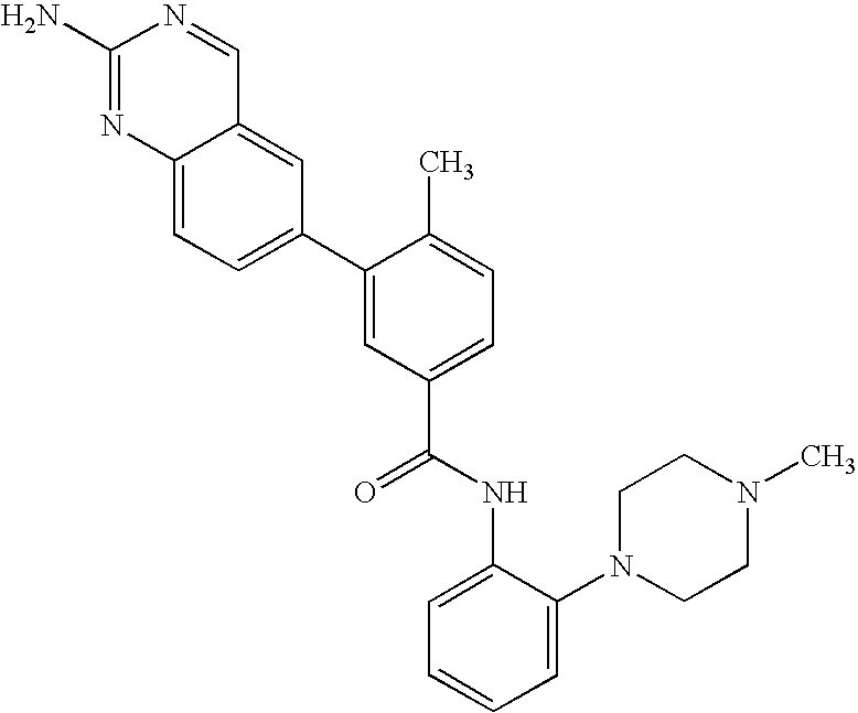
C12=CC(C3=CC(C(NC4=CC=CC=C4N4CCN(C)CC4)=O)=CC=C3C)=CC=C1N=C(N)N=C2
